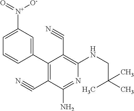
C1(C2=C(C#N)C(N)=NC(NCC(C)(C)C)=C2C#N)=CC([N+](=O)[O-])=CC=C1
